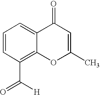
C1=CC(C(=O)[H])=C2C(=C1)C(=O)C=C(C)O2
